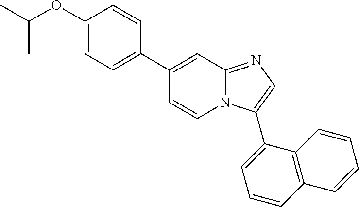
C1(OC(C)C)=CC=C(C2=CC3=NC=C(C4=CC=CC5=C4C=CC=C5)N3C=C2)C=C1
